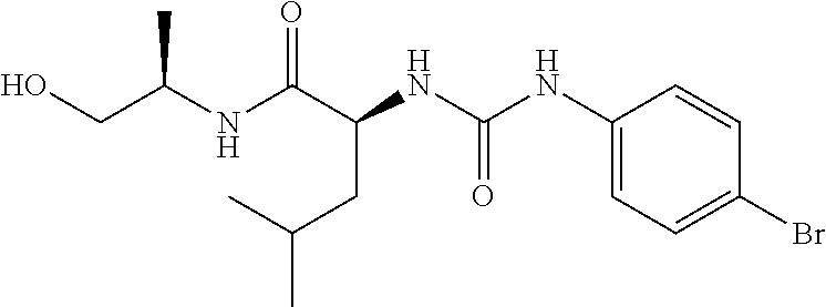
C(C)(CC(NC(=O)NC1=CC=C(Br)C=C1)C(NC(CO)C)=O)C
